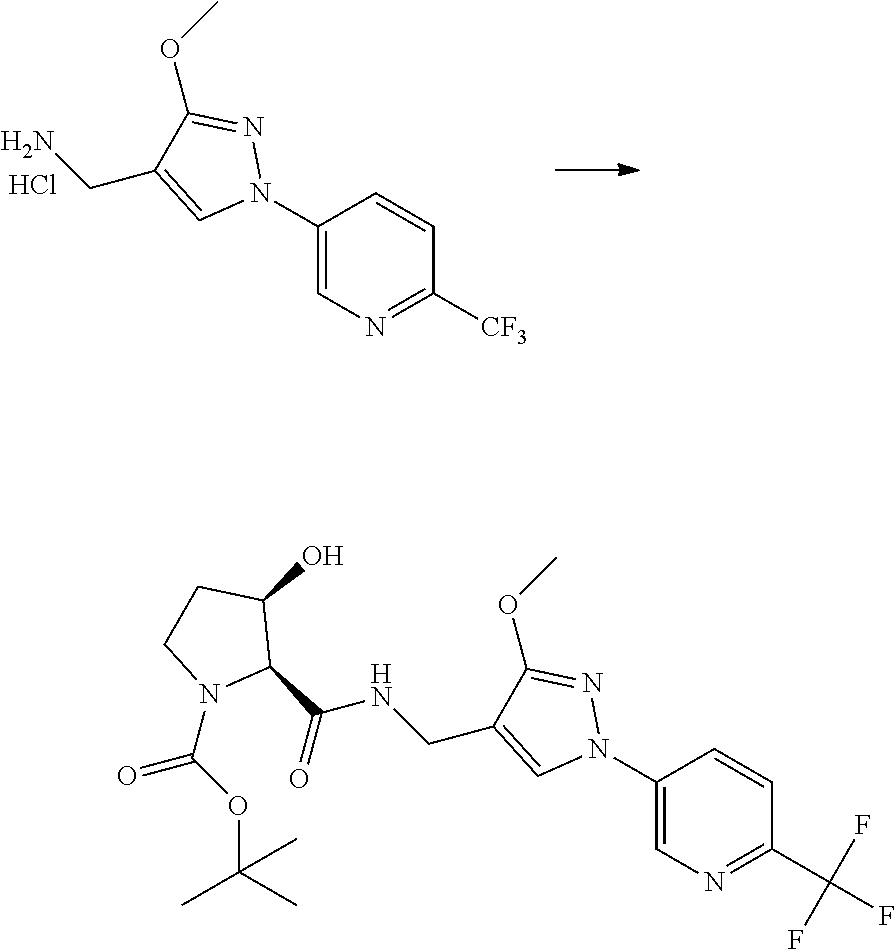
NCC1=CN(C2=CN=C([CF3])C=C2)N=C1OC.Cl.C1CC(O)C(C(NCC2=CN(C3=CN=C(C(F)(F)F)C=C3)N=C2OC)=O)N1C(=O)OC(C)(C)C
